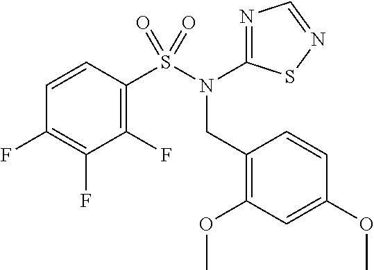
FC1=C(F)C(F)=C(S(N(CC2=C(OC)C=C(OC)C=C2)C2=NC=NS2)(=O)=O)C=C1
